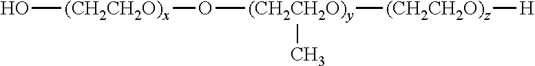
O[(CH2CH2O)x]O[(CH2CH2O)y]([(CH2CH2O)z][H])C
